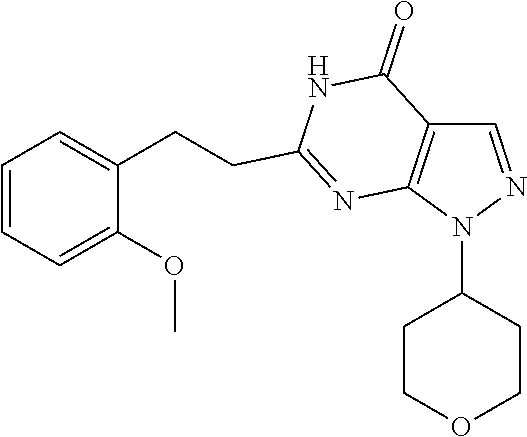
C1=NN(C2CCOCC2)C2=C1C(=O)NC(CCC1=CC=CC=C1OC)=N2
